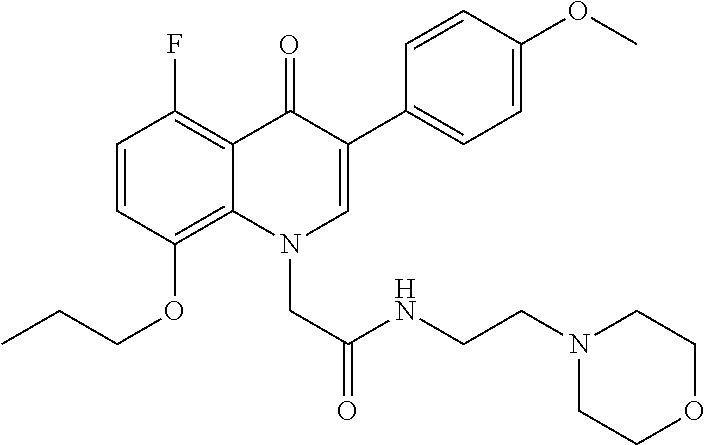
C1=CC(OCCC)=C2C(=C1F)C(=O)C(C1=CC=C(OC)C=C1)=CN2CC(NCCN1CCOCC1)=O
